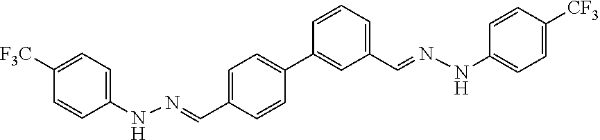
C1(NN=CC2=CC=C(C3=CC(C=NNC4=CC=C([CF3])C=C4)=CC=C3)C=C2)=CC=C([F3C])C=C1
